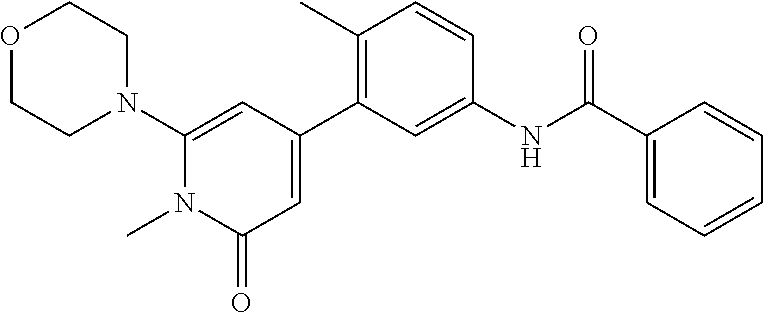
O1CCN(C2=CC(C3=C(C)C=CC(NC(C4=CC=CC=C4)=O)=C3)=CC(=O)N2C)CC1
